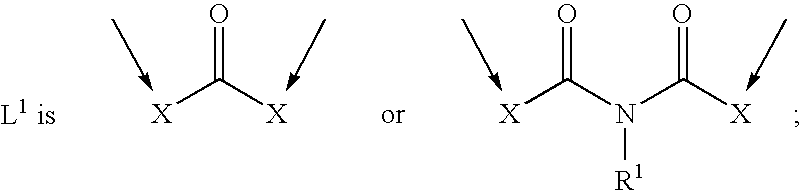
O=C(N(C([X])=O)[R1])[X].O=C([X])[X]
